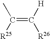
C(=C([H])[R26])(C)[R25]
